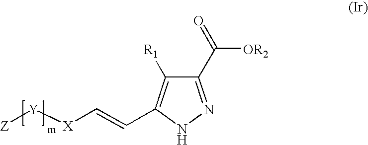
C1(C(=O)[OR2])=NNC(C=C[X][Y][Z])=C1[R1]
